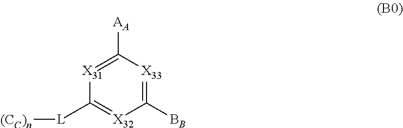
C1([L][(CC)n])=[X32]C([BB])=[X33]C([AA])=[X31]1
